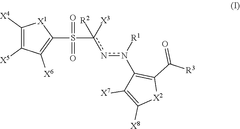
C1([X4])=C([X5])C([X6])=C(S(c(nn(C2=C(C([R3])=O)[X2]C([X8])=C2[X7])[R1])([R2])[X3])(=O)=O)[X1]1
